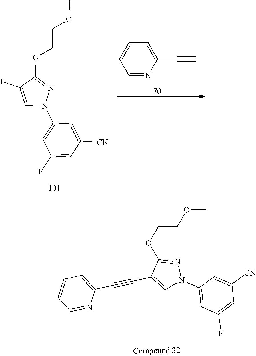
C1=CC=NC(C#C)=C1.C1(F)=CC([CN])=CC(N2N=C(OCCOC)C(I)=C2)=C1.C1(N2N=C(OCCOC)C(C#CC3=CC=CC=N3)=C2)=CC(F)=CC([CN])=C1
